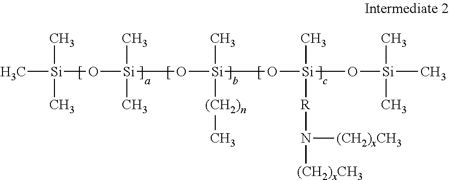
C[Si](C)(C)O[Si](C)(C)O[Si](C)([(CH2)n]C)O[Si](O[Si](C)(C)C)(C)[R]N([(CH2)xCH3])[(CH2)xCH3]
